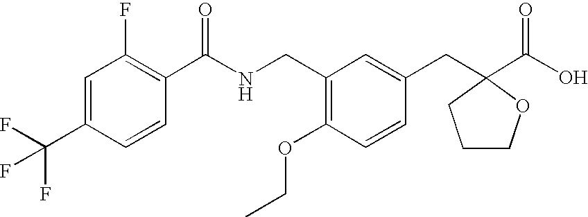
C1=C(C(F)(F)F)C=CC(C(NCC2=C(OCC)C=CC(CC3(C(=O)O)OCCC3)=C2)=O)=C1F
